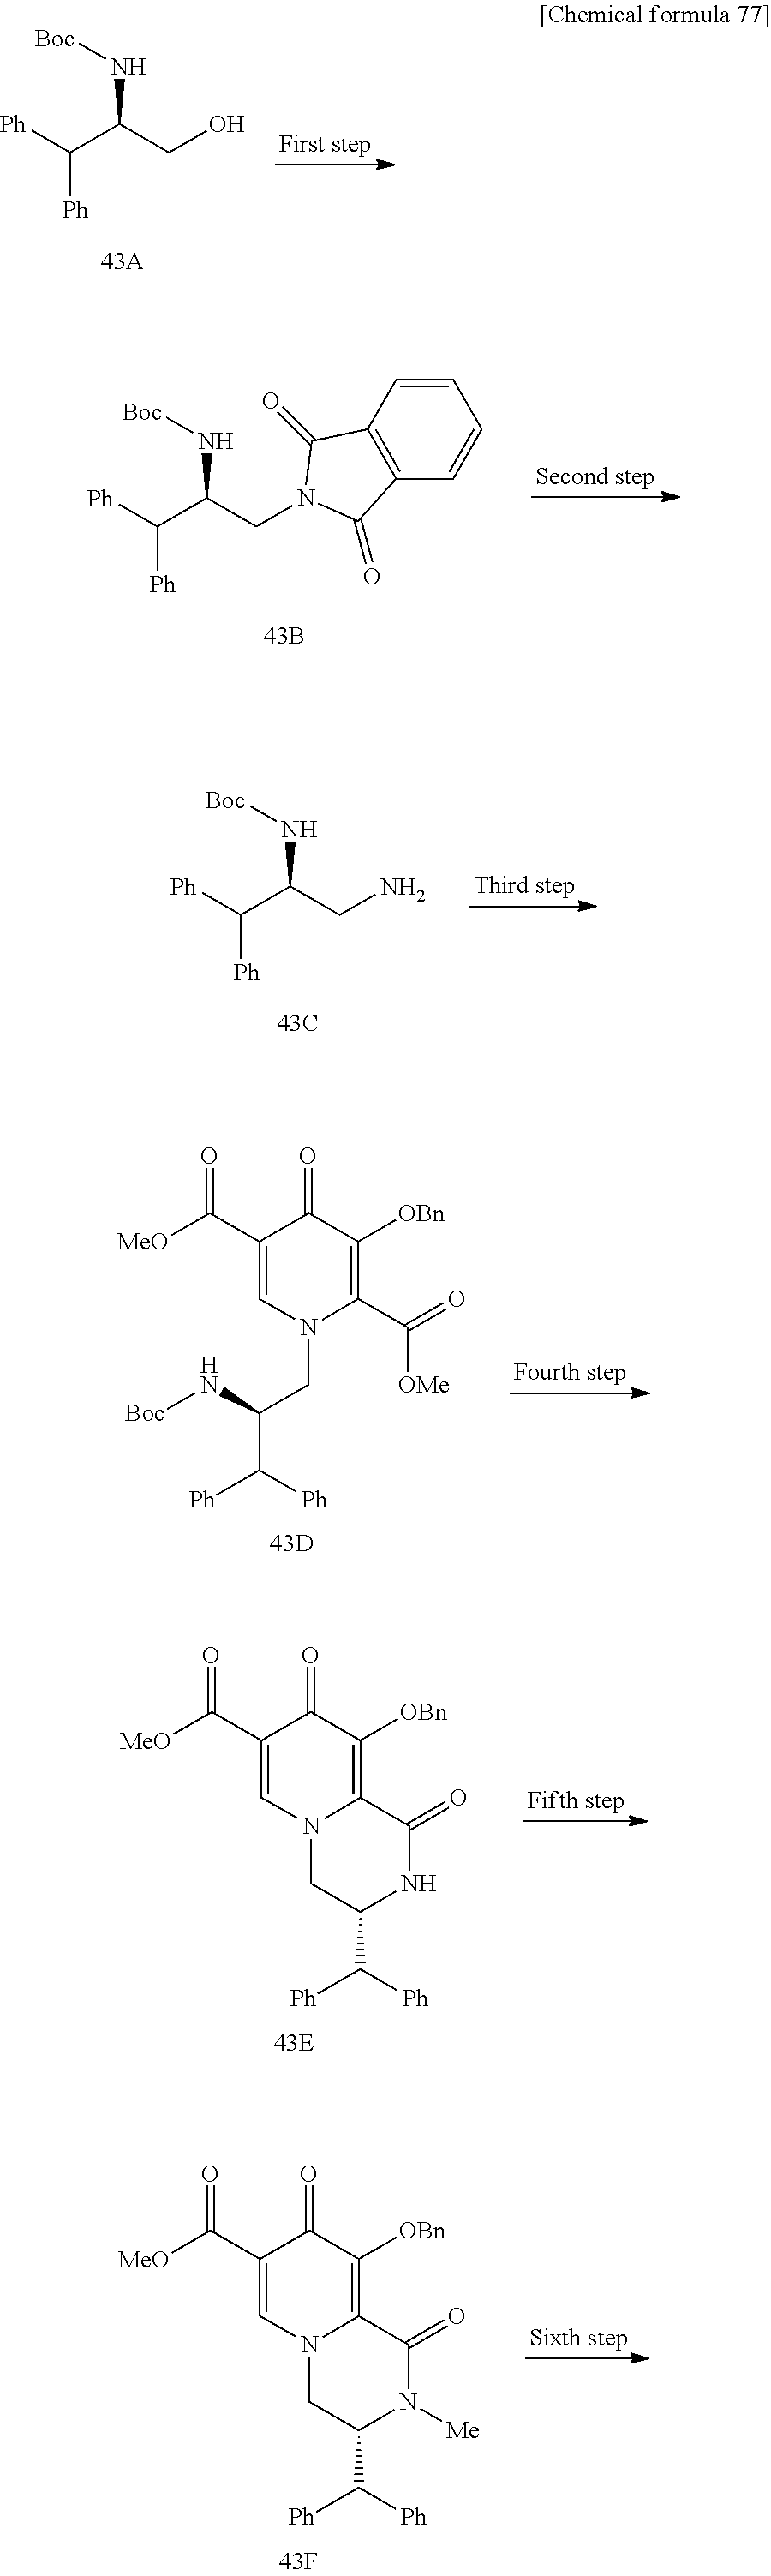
[Ph]C(C(CO)N[Boc])[Ph].[Ph]C(C(CN1C(=O)C2=C(C=CC=C2)C1=O)N[Boc])[Ph].[Ph]C(C(CN)N[Boc])[Ph].N(C(CN1C(C([OMe])=O)=C([OBn])C(=O)C(C([MeO])=O)=C1)C([Ph])[Ph])[Boc].C1C(C([Ph])[Ph])NC(=O)C2=C([OBn])C(=O)C(C([MeO])=O)=CN12.C1C(C([Ph])[Ph])N([Me])C(=O)C2=C([OBn])C(=O)C(C([MeO])=O)=CN12
